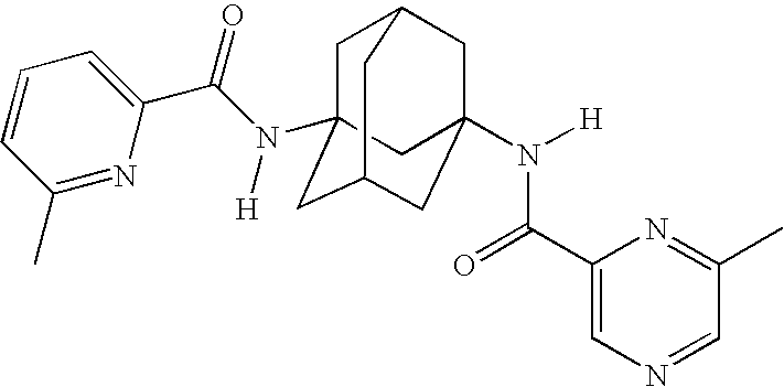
C1C2(N(C(=O)C3=CC=CC(C)=N3)[H])CC3CC(N([H])C(C4=CN=CC(C)=N4)=O)(CC1C3)C2
